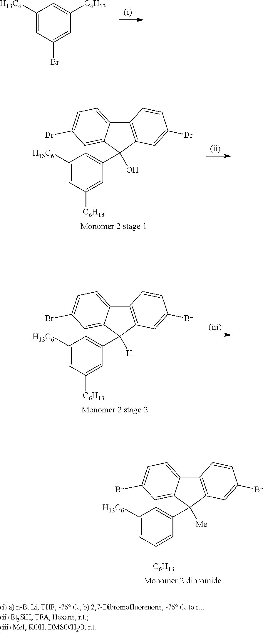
C1=C([H13C6])C=C([C6H13])C=C1Br.C12=C(C=C(Br)C=C1)C(O)(C1=CC([H13C6])=CC([C6H13])=C1)C1=CC(Br)=CC=C21.C12=C(C=C(Br)C=C1)C([H])(C1=CC([H13C6])=CC([C6H13])=C1)C1=CC(Br)=CC=C21.C12=C(C=C(Br)C=C1)C([Me])(C1=CC([H13C6])=CC([C6H13])=C1)C1=CC(Br)=CC=C21
